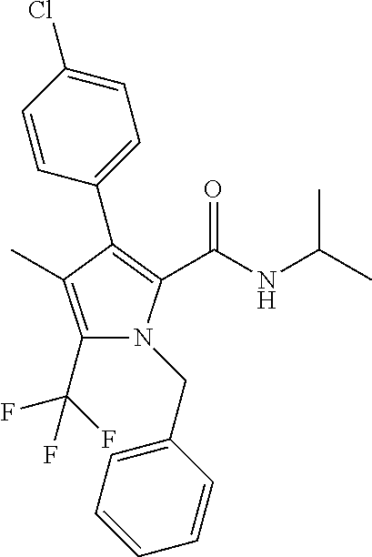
C1(C2=C(C(=O)NC(C)C)N(CC3=CC=CC=C3)C(C(F)(F)F)=C2C)=CC=C(Cl)C=C1
